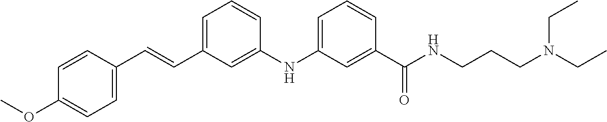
C1(C(NCCCN(CC)CC)=O)=CC(NC2=CC(C=CC3=CC=C(OC)C=C3)=CC=C2)=CC=C1
